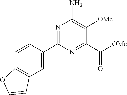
C1(C2=CC3=C(C=C2)OC=C3)=NC(N)=C([OMe])C(C(=O)[OMe])=N1
